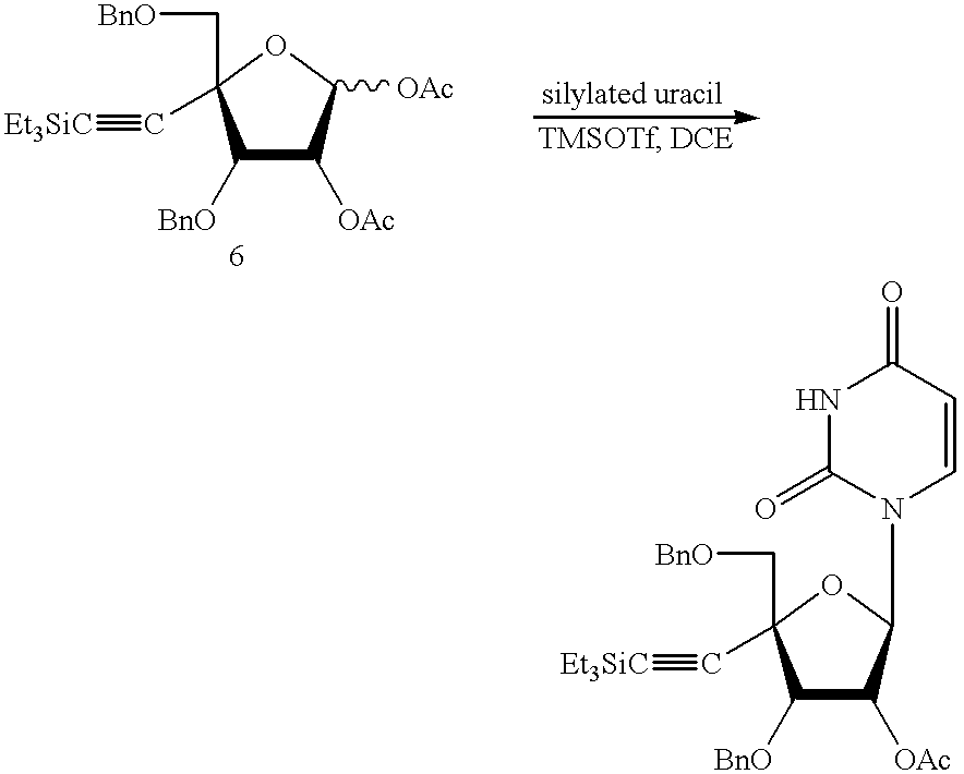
C1([BnO])C([OAc])C([OAc])OC1(C[BnO])C#[Et3SiC].C1([BnO])C([OAc])C(N2C=CC(=O)NC2=O)OC1(C[BnO])C#[Et3SiC]
